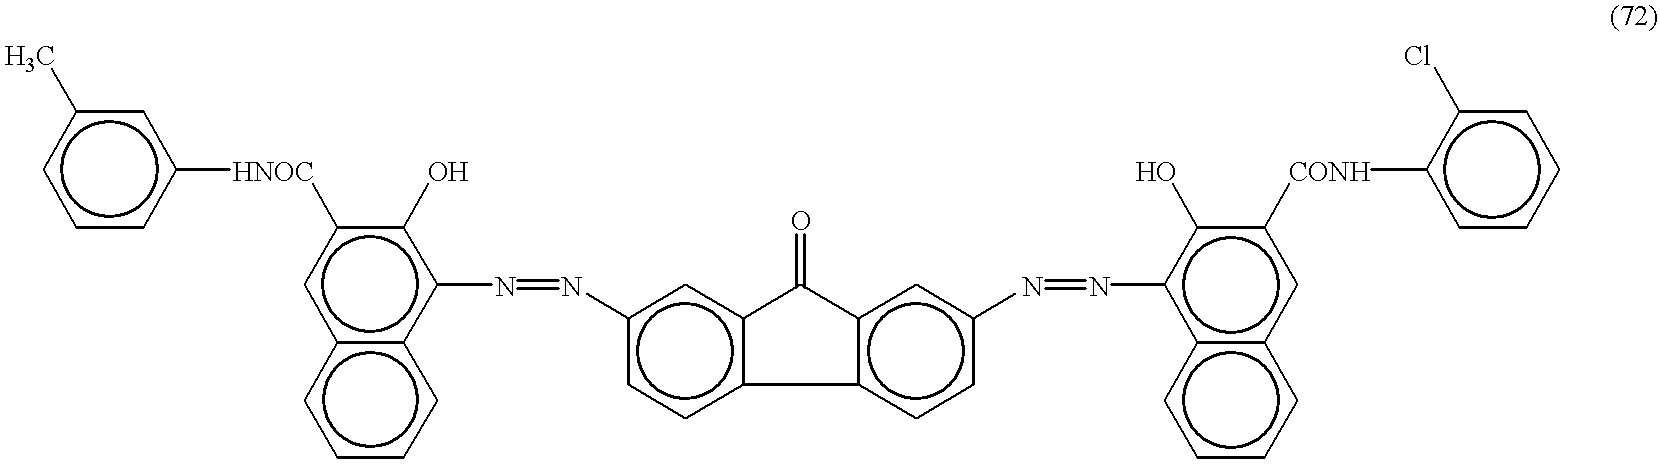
c1(C)cccc([HNOC]c2cc3c(c(N=Nc4ccc5c(c4)C(=O)c4c-5ccc(N=Nc5c6c(cc([CONH]c7ccccc7Cl)c5O)cccc6)c4)c2O)cccc3)c1
